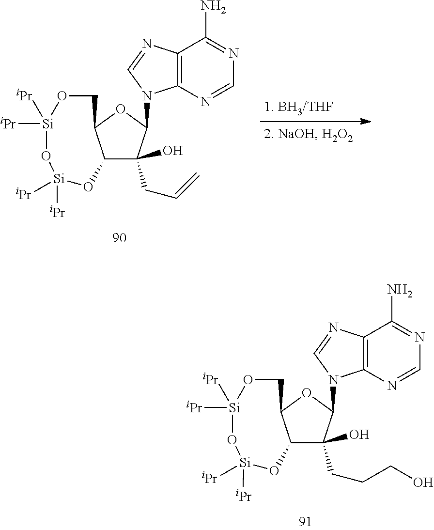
C12=C(N=CN=C1N)N(C1C(O)(CCCO)C3C(O1)CO[Si]([iPr])([iPr])O[Si]([iPr])([iPr])O3)C=N2.C12=C(N=CN=C1N)N(C1C(O)(CC=C)C3C(O1)CO[Si]([iPr])([iPr])O[Si]([iPr])([iPr])O3)C=N2
